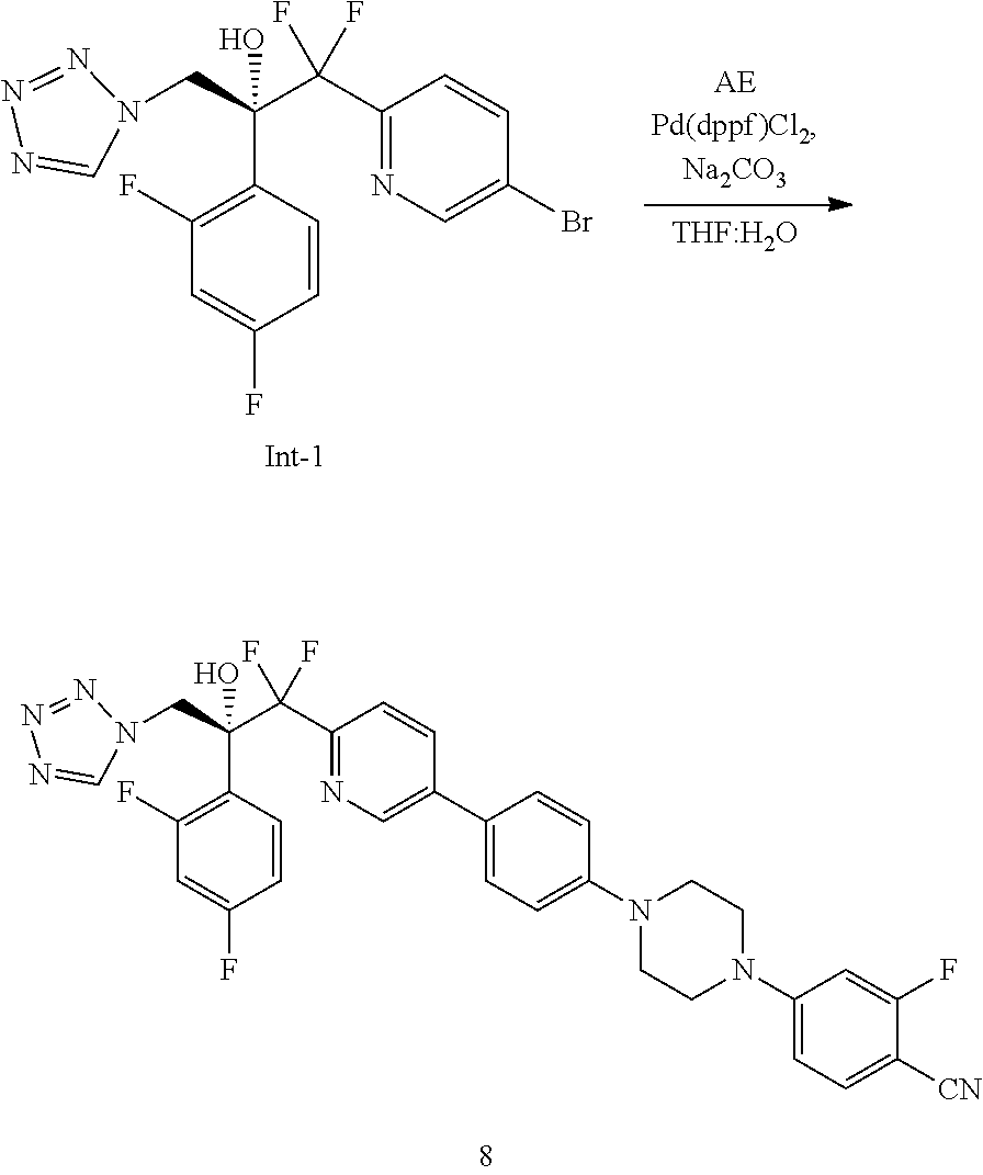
C1(C(C(CN2C=NN=N2)(C2=C(F)C=C(F)C=C2)O)(F)F)=NC=C(Br)C=C1.[THF:H2O].C1(C(C(CN2C=NN=N2)(C2=C(F)C=C(F)C=C2)O)(F)F)=NC=C(C2=CC=C(N3CCN(C4=CC=C([CN])C(F)=C4)CC3)C=C2)C=C1
